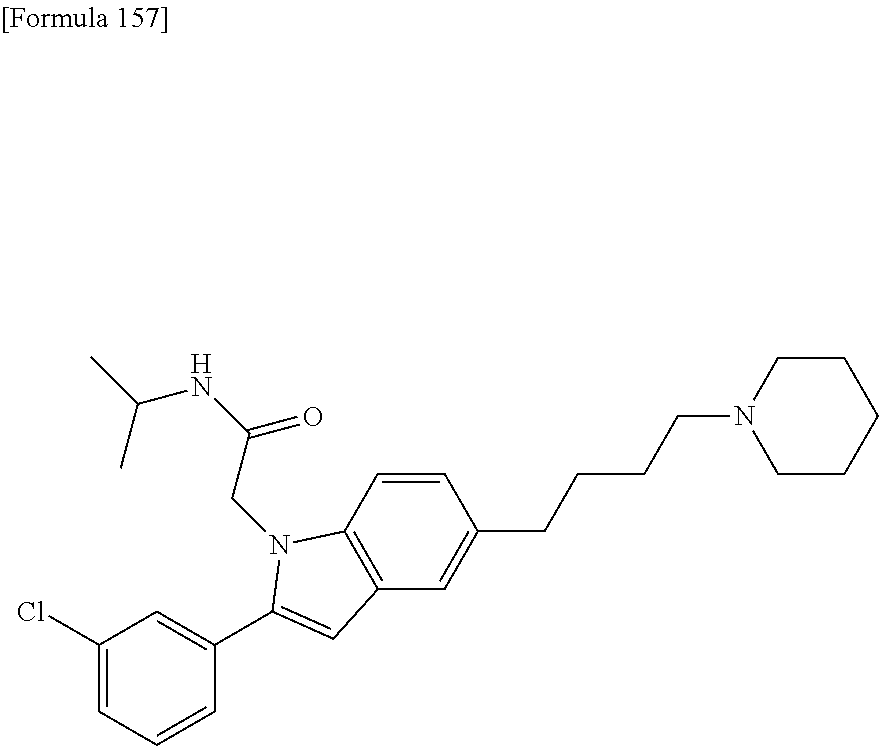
C1CCCCN1CCCCC1=CC2=C(C=C1)N(CC(NC(C)C)=O)C(C1=CC(Cl)=CC=C1)=C2
